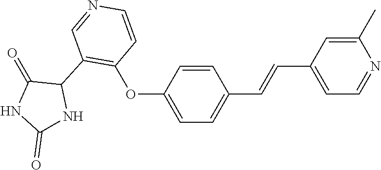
C1=CC(OC2=C(C3C(=O)NC(=O)N3)C=NC=C2)=CC=C1C=CC1=CC=NC(C)=C1
